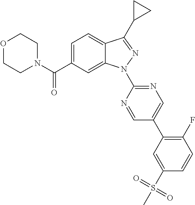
C12=CC=C(C(N3CCOCC3)=O)C=C1N(C1=NC=C(C3=C(F)C=CC(S(C)(=O)=O)=C3)C=N1)N=C2C1CC1
